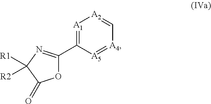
C1(C2=[A1][A2]=C[A4]=[A5]2)=NC([R1])([R2])C(=O)O1
